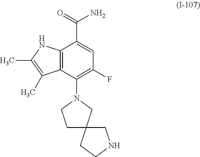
C12=C(C(N3CCC4(C3)CNCC4)=C(F)C=C1C(=O)N)C(C)=C(C)N2
